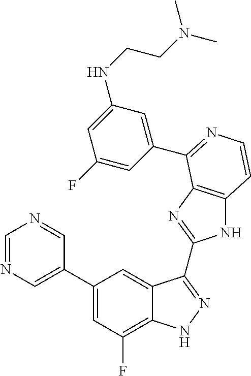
C1=C(C2=CC(F)=C3C(=C2)C(C2=NC4=C(N2)C=CN=C4C2=CC(NCCN(C)C)=CC(F)=C2)=NN3)C=NC=N1
